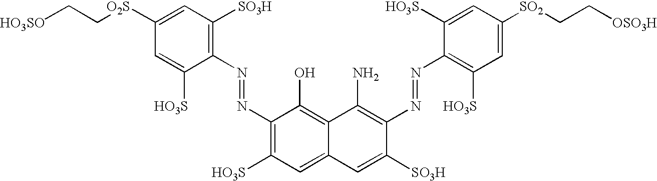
C12=C(O)C(N=NC3=C([SO3H])C=C([O2S]CC[HO3SO])C=C3[HO3S])=C([HO3S])C=C1C=C([SO3H])C(N=NC1=C([HO3S])C=C([SO2]CC[OSO3H])C=C1[HO3S])=C2N
